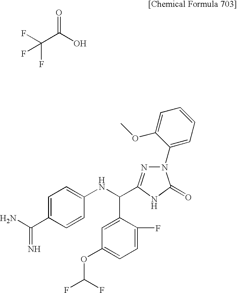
FC(C(O)=O)(F)F.C1=C(C(=N)N)C=CC(NC(C2=CC(OC(F)F)=CC=C2F)C2=NN(C3=CC=CC=C3OC)C(=O)N2)=C1
